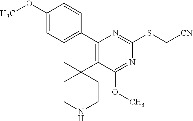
C1(OC)=CC2=C(C=C1)C1=C(C3(C2)CCNCC3)C(OC)=NC(SC[CN])=N1
